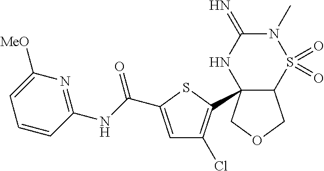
C12C(C3=C(Cl)C=C(C(NC4=NC([MeO])=CC=C4)=O)S3)(COC1)NC(=N)N(C)S2(=O)=O
